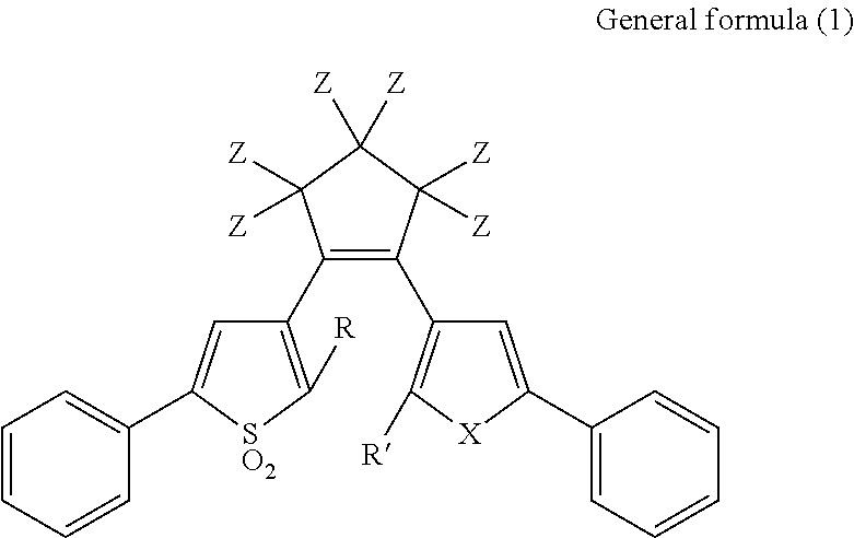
C1(C2=C([R])[SO2]C(C3=CC=CC=C3)=C2)=C(C2=C([R])[X]C(C3=CC=CC=C3)=C2)C([Z])([Z])C([Z])([Z])C1([Z])[Z]
